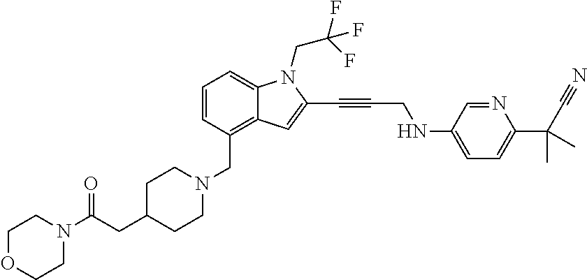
C1=CC(CN2CCC(CC(N3CCOCC3)=O)CC2)=C2C(=C1)N(CC(F)(F)F)C(C#CCNC1=CC=C(C(C#N)(C)C)N=C1)=C2
